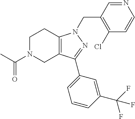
C1N(C(C)=O)CC2=C(C1)N(CC1=C(Cl)C=CN=C1)N=C2C1=CC=CC(C(F)(F)F)=C1
